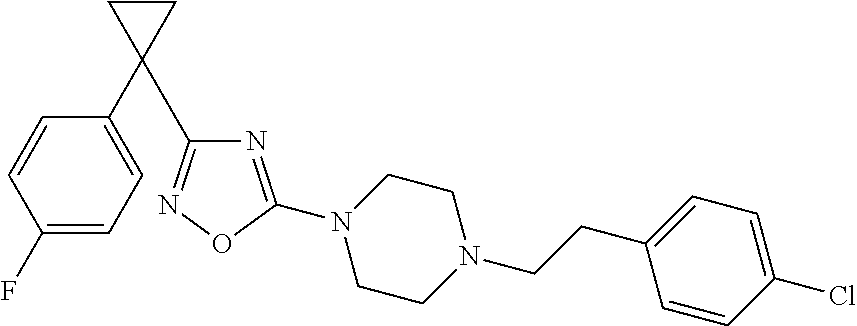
C1(F)=CC=C(C2(C3=NOC(N4CCN(CCC5=CC=C(Cl)C=C5)CC4)=N3)CC2)C=C1
